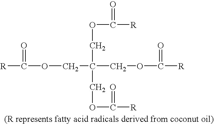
[R]C(=O)OCC(COC(=O)[R])(COC(=O)[R])COC(=O)[R]
